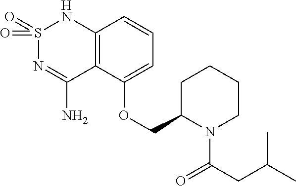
C12=C(C(OCC3N(C(=O)CC(C)C)CCCC3)=CC=C1)C(N)=NS(=O)(=O)N2
